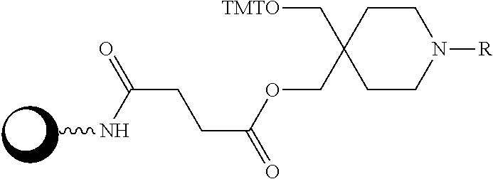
CNC(CCC(=O)OCC1(C[TMTO])CCN([R])CC1)=O
